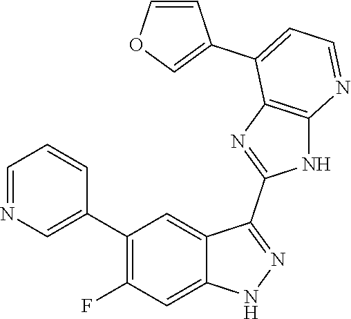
C1=NC=C(C2=C(F)C=C3C(=C2)C(C2=NC4=C(N2)N=CC=C4C2=COC=C2)=NN3)C=C1
